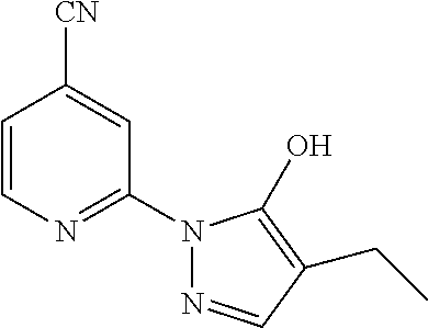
C1=CN=C(N2N=CC(CC)=C2O)C=C1[CN]
